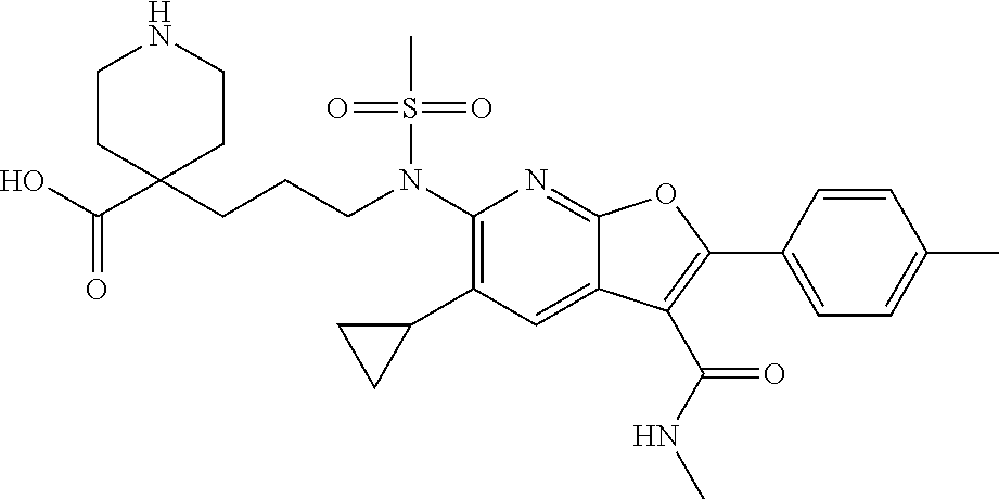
N(C1=C(C2CC2)C=C2C(=N1)OC(C1=CC=C(C)C=C1)=C2C(NC)=O)(S(C)(=O)=O)CCCC1(C(O)=O)CCNCC1
